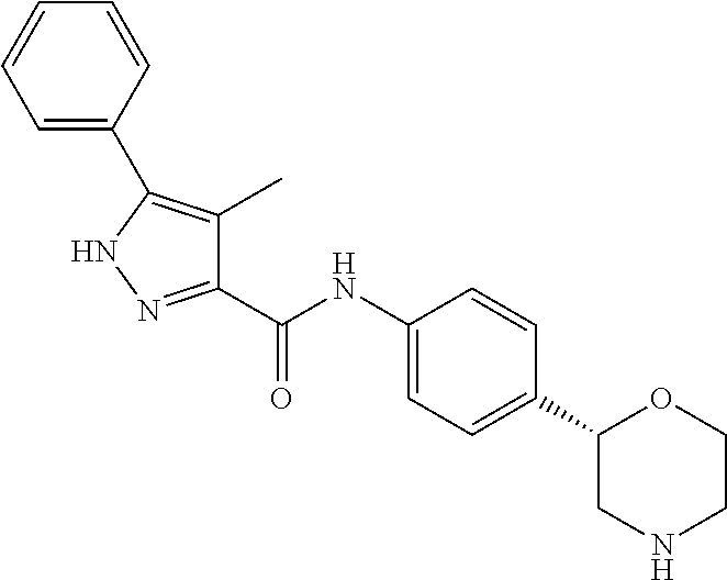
C1(C(NC2=CC=C(C3CNCCO3)C=C2)=O)=NNC(C2=CC=CC=C2)=C1C
